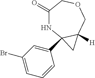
C1(=O)NC2(C3=CC(Br)=CC=C3)C([H])(COC1)C2
